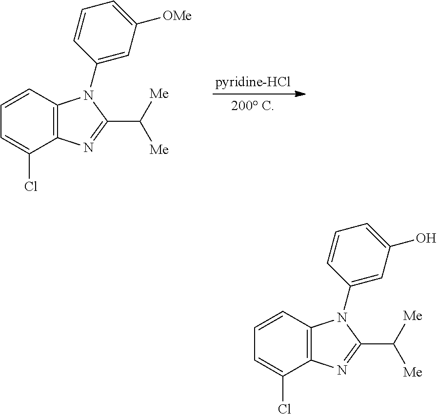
C12=C(C=CC=C1Cl)N(C1=CC(O)=CC=C1)C(C([Me])[Me])=N2.C12=C(C=CC=C1Cl)N(C1=CC([OMe])=CC=C1)C(C([Me])[Me])=N2
